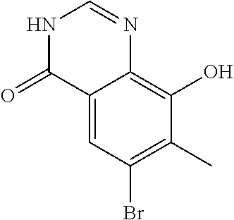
C12=CC(Br)=C(C)C(O)=C1N=CNC2=O
